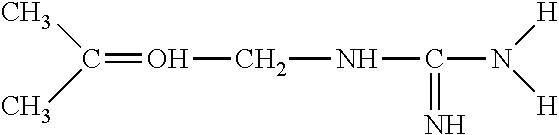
N(C(N([H])[H])=N)CO=C(C)C
